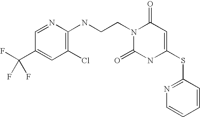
C1=NC(NCCN2C(=O)NC(SC3=NC=CC=C3)=CC2=O)=C(Cl)C=C1C(F)(F)F
